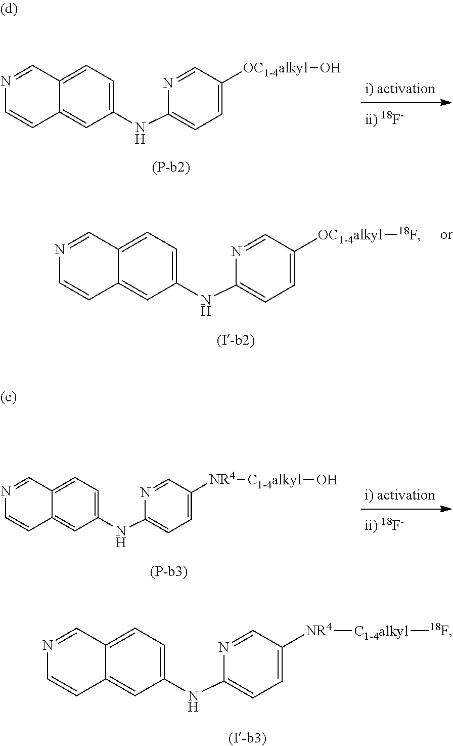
N(C1=CC=C([OC1-4alkyl]O)C=N1)C1=CC=C2C(=C1)C=CN=C2.N(C1=CC=C([OC1-4alkyl][18F])C=N1)C1=CC=C2C(=C1)C=CN=C2.N(C1=CC=C([NR4][C1-4alkyl][18F])C=N1)C1=CC=C2C(=C1)C=CN=C2.N(C1=CC=C([NR4][C1-4alkyl]O)C=N1)C1=CC=C2C(=C1)C=CN=C2
